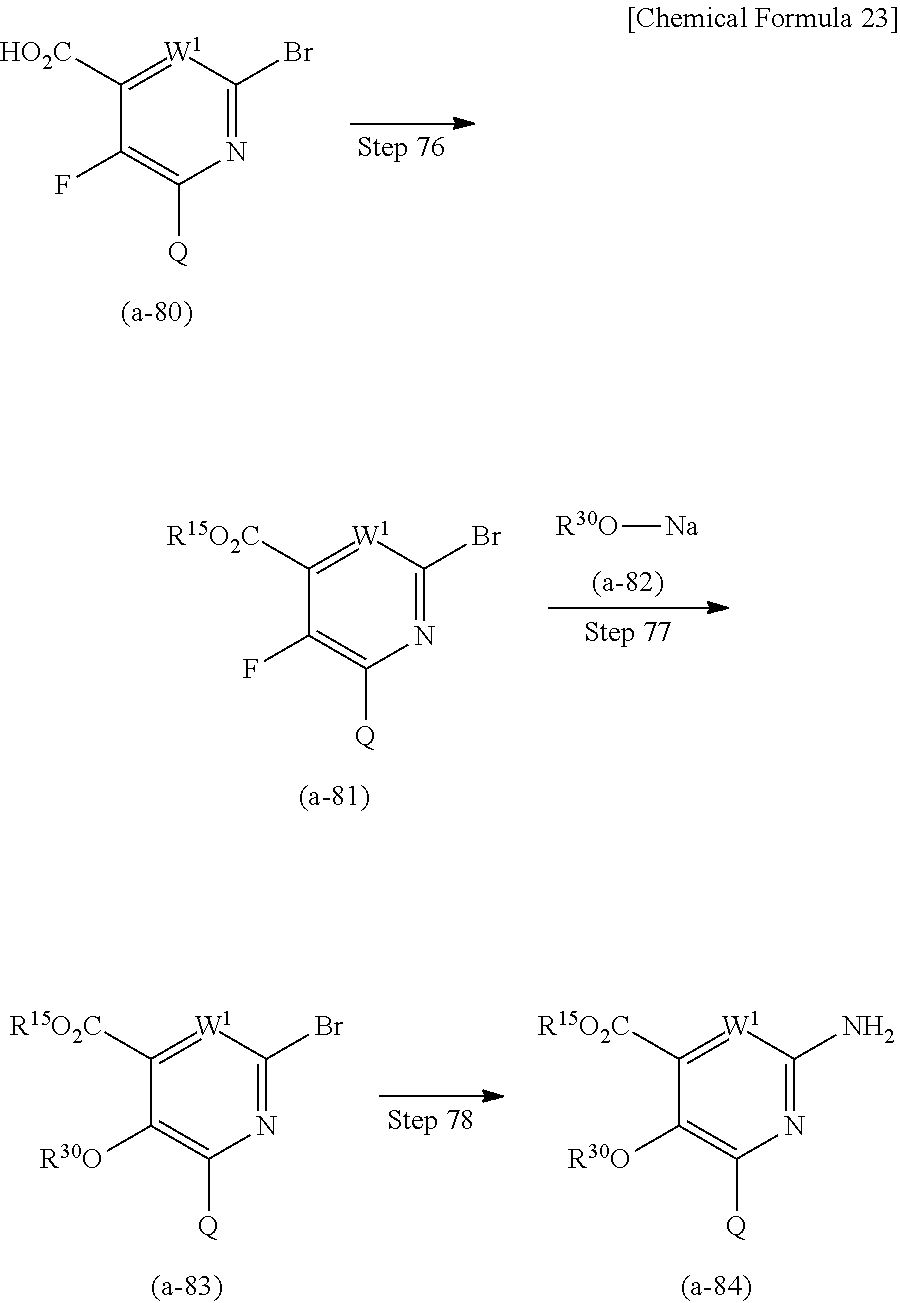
N1=C(Br)[W1]=C([HO2C])C(F)=C1[Q].N1=C(Br)[W1]=C([R15O2C])C(F)=C1[Q].[R30O][Na].N1=C(Br)[W1]=C([R15O2C])C([R30O])=C1[Q].N1=C(N)[W1]=C([R15O2C])C([R30O])=C1[Q]
